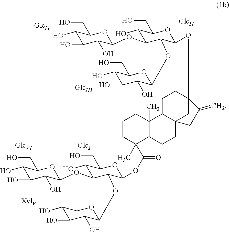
[XylV].C1(O)C(O)C(O)C(OC2C(O)C(CO)OC(OC(=O)C3(C)C4C(C)(CCC3)C3CCC5(OC6C(OC7C(O)C(O)C(O)C(CO)O7)C(OC7C(O)C(O)C(O)C(CO)O7)C(O)C(CO)O6)CC3(CC4)CC5=C)C2OC2C(O)C(O)C(O)CO2)OC1CO
